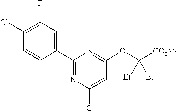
C1(C2=CC(F)=C(Cl)C=C2)=NC([G])=CC(OC([CO2Me])([Et])[Et])=N1
